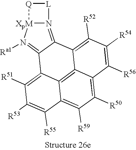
C12=C([R59])C([R50])=C3C4=C1C(=C([R51])C([R53])=C2[R55])C1=N([Ra1])[XpM]2N(=C1C4=C([R52])C([R54])=C3[R56])[L][Q]2
